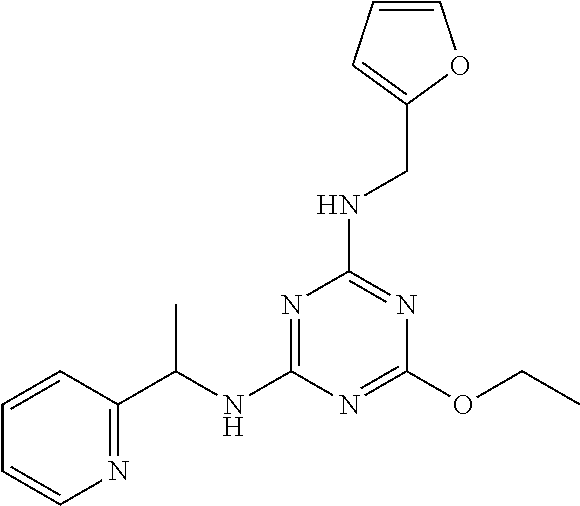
C1(OCC)=NC(NC(C2=NC=CC=C2)C)=NC(NCC2=CC=CO2)=N1
